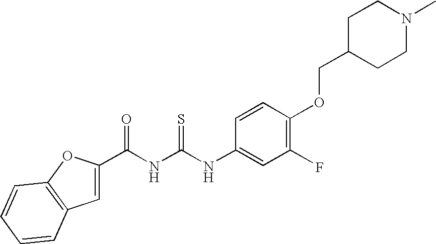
C(NC(NC1=CC(F)=C(OCC2CCN(C)CC2)C=C1)=S)(=O)C1=CC2=C(O1)C=CC=C2
